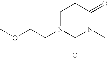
COCCN1C(=O)N(C)C(=O)CC1
